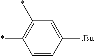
C1=CC([tBu])=CC(*)=C1*
